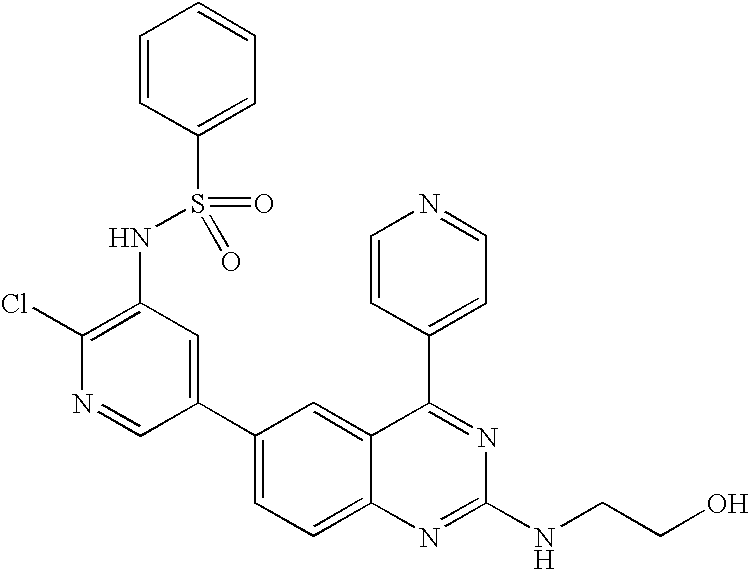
C1(Cl)=C(NS(C2=CC=CC=C2)(=O)=O)C=C(C2=CC=C3C(=C2)C(C2=CC=NC=C2)=NC(NCCO)=N3)C=N1
